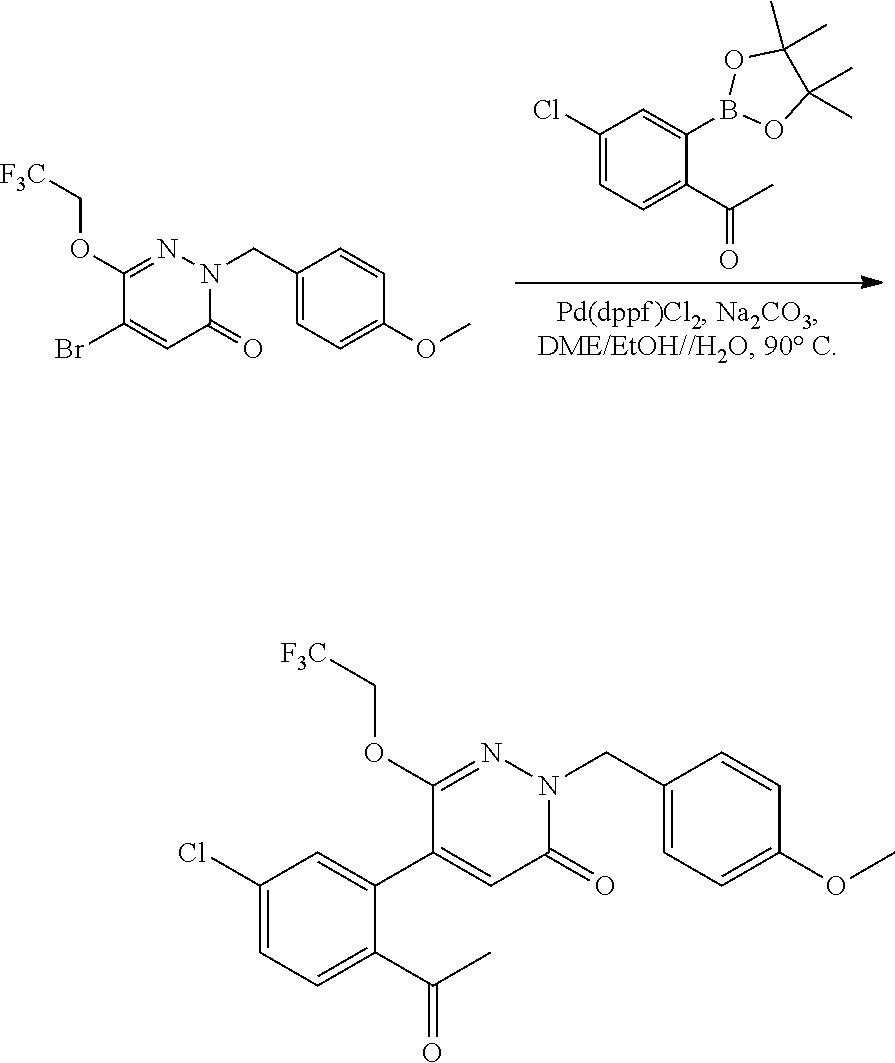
BrC1=CC(=O)N(CC2=CC=C(OC)C=C2)N=C1OC[F3C].C1(Cl)=CC=C(C(C)=O)C(B2OC(C)(C)C(C)(C)O2)=C1.C1(Cl)=CC=C(C(C)=O)C(C2=CC(=O)N(CC3=CC=C(OC)C=C3)N=C2OC[F3C])=C1
